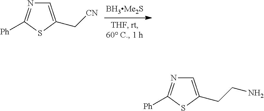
C1=C(C[CN])SC([Ph])=N1.C1=C(CCN)SC([Ph])=N1
